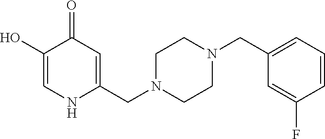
C1(O)=CNC(CN2CCN(CC3=CC=CC(F)=C3)CC2)=CC1=O
